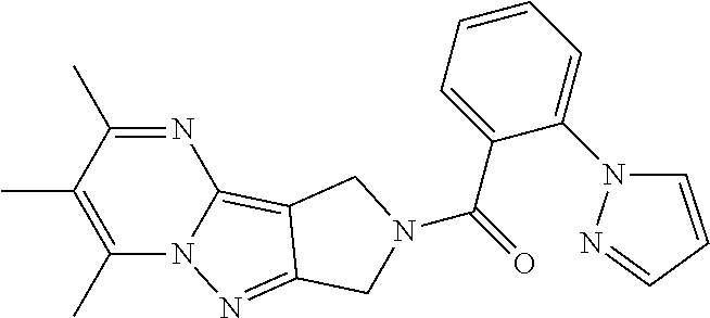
N1=C(C)C(C)=C(C)N2C1=C1C(=N2)CN(C(=O)C2=CC=CC=C2N2C=CC=N2)C1
